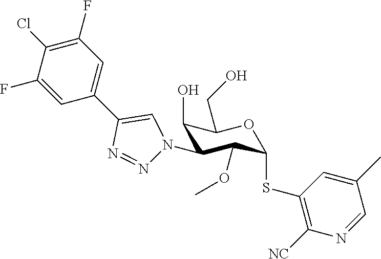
C1(O)C(N2N=NC(C3=CC(F)=C(Cl)C(F)=C3)=C2)C(OC)C(SC2=C([NC])N=CC(C)=C2)OC1CO
